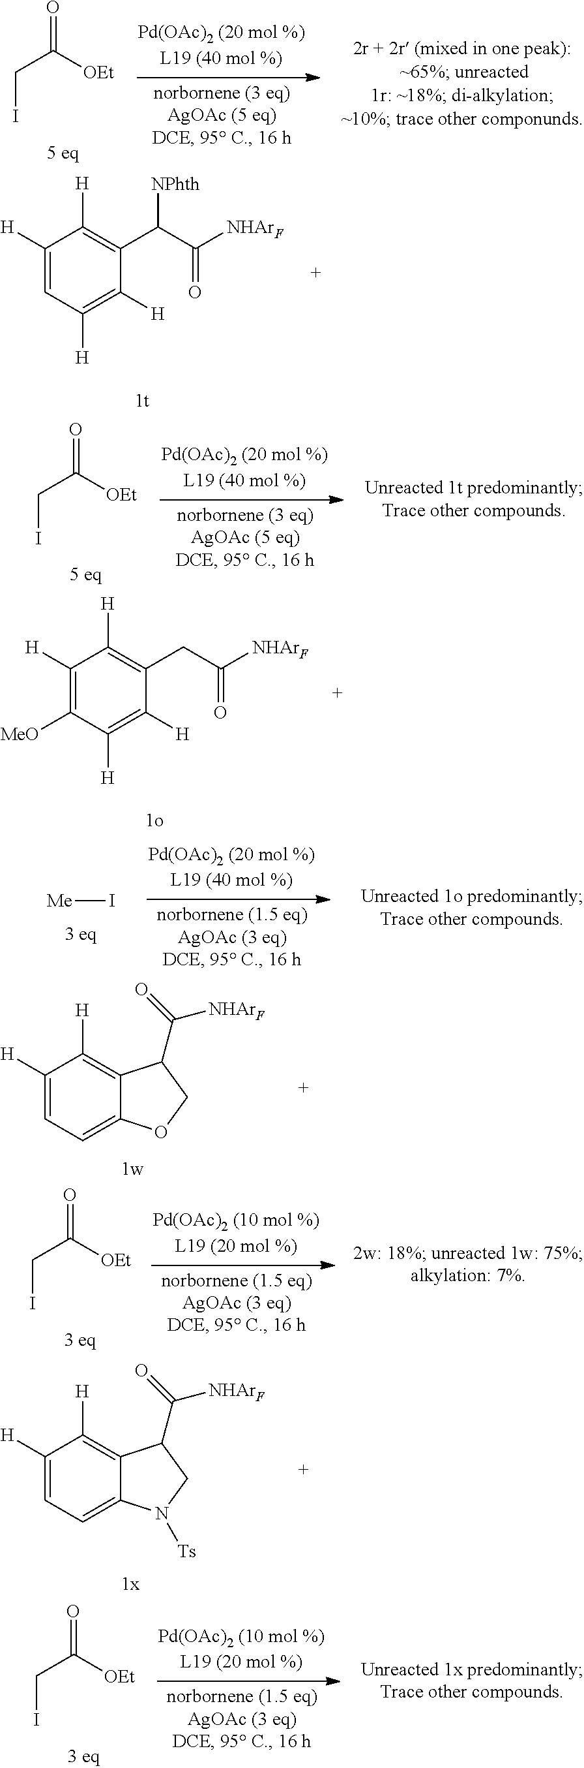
C1([H])=CC([H])=C([H])C(C(C([NHArF])=O)[NPhth])=C1[H].O=C([OEt])CI.O=C([OEt])CI.C1([H])=C([MeO])C([H])=C([H])C(CC([NHArF])=O)=C1[H].[Me]I.C1([H])=CC=C2C(=C1[H])C(C(=O)[NHArF])CO2.O=C([OEt])CI.C1([H])=CC=C2C(=C1[H])C(C(=O)[NHArF])CN2[Ts].O=C([OEt])CI
